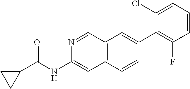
N1=CC2=C(C=C1NC(C1CC1)=O)C=CC(C1=C(F)C=CC=C1Cl)=C2
